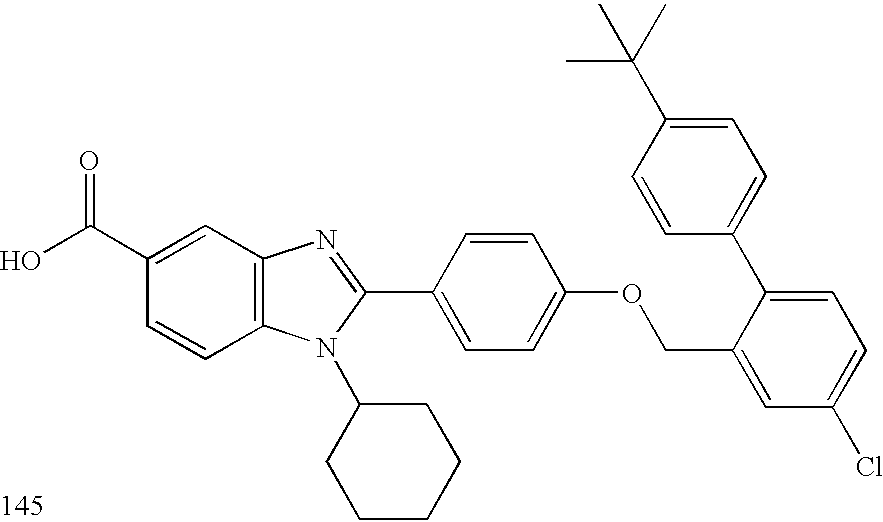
OC(C1=CC2=C(C=C1)N(C1CCCCC1)C(C1=CC=C(OCC3=CC(Cl)=CC=C3C3=CC=C(C(C)(C)C)C=C3)C=C1)=N2)=O
